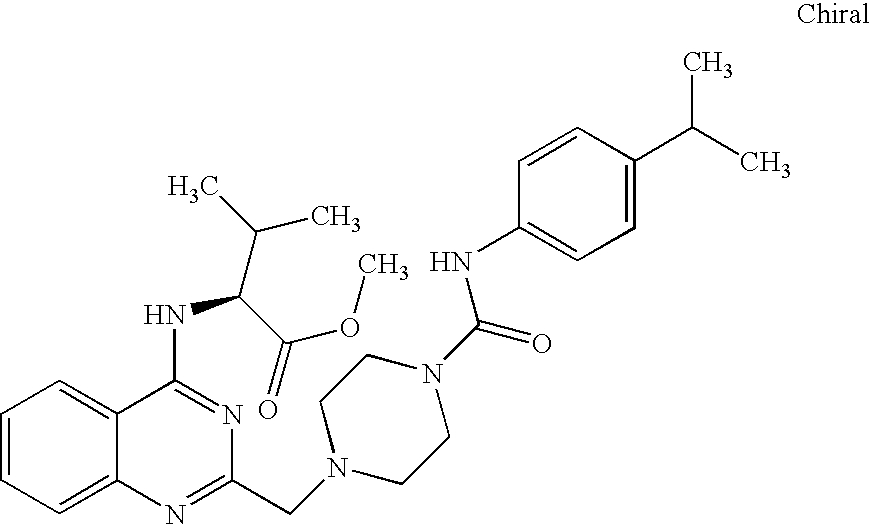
C1=CC=C2C(=C1)C(NC(C(C)C)C(=O)OC)=NC(CN1CCN(C(=O)NC3=CC=C(C(C)C)C=C3)CC1)=N2
